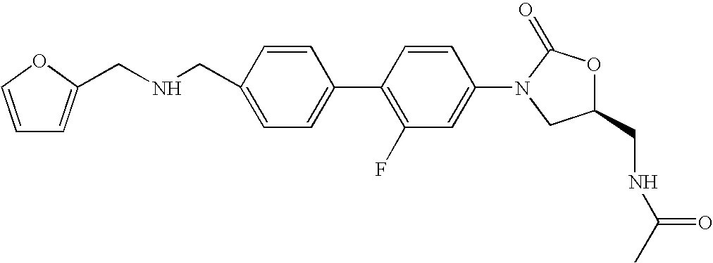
C1=C(CNCC2=CC=CO2)C=CC(C2=C(F)C=C(N3CC(CNC(C)=O)OC3=O)C=C2)=C1
